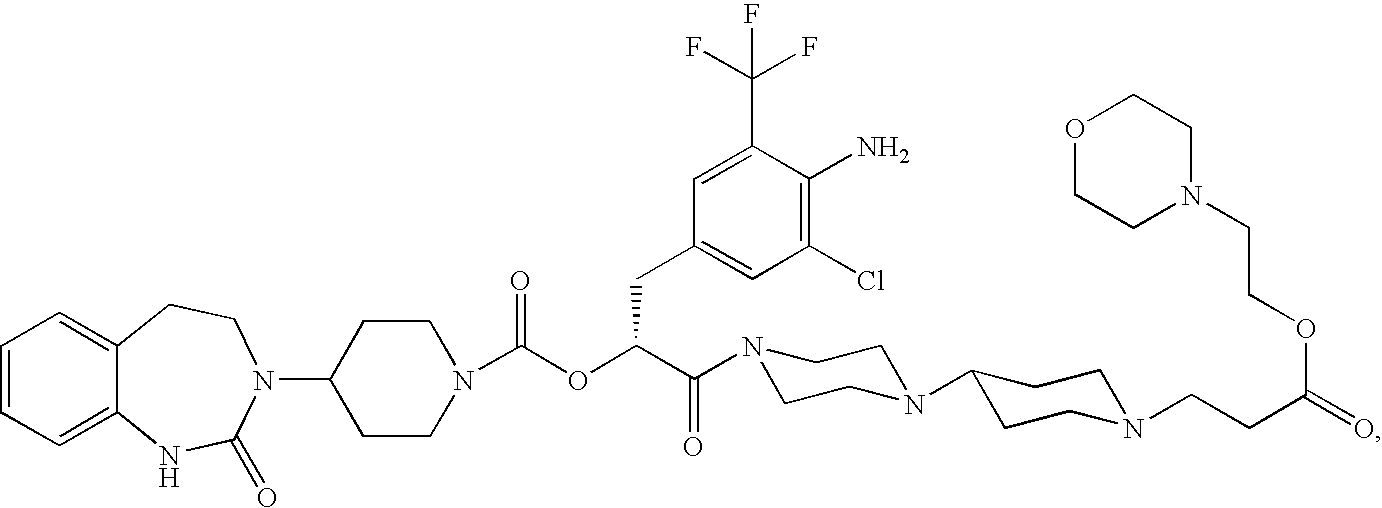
C1=CC=C2C(=C1)CCN(C1CCN(C(OC(C(=O)N3CCN(C4CCN(CCC(=O)OCCN5CCOCC5)CC4)CC3)CC3=CC(Cl)=C(N)C(C(F)(F)F)=C3)=O)CC1)C(=O)N2
